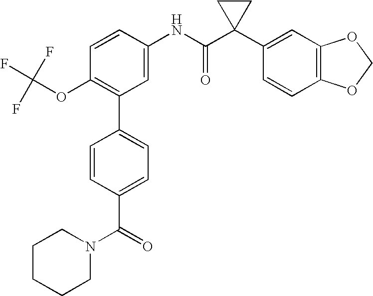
C1=CC(NC(C2(C3=CC4=C(C=C3)OCO4)CC2)=O)=CC(C2=CC=C(C(=O)N3CCCCC3)C=C2)=C1OC(F)(F)F
